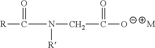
[M].C(C(=O)[O-])N(C(=O)[R])[R]
